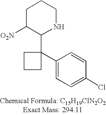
C1C([O2N])C(C2(C3=CC=C(Cl)C=C3)CCC2)NCC1
